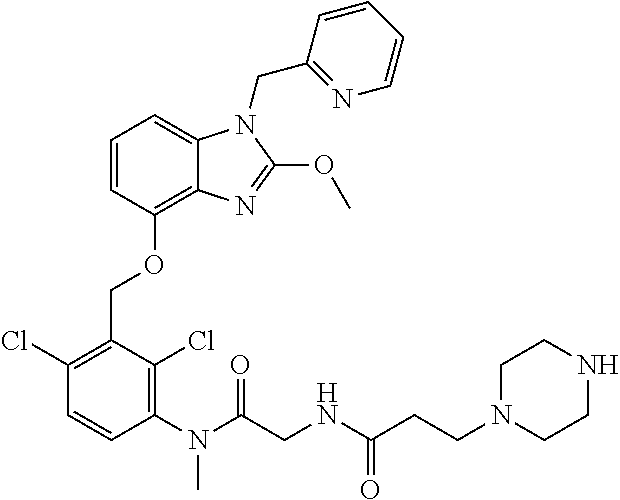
C1=CC(OCC2=C(Cl)C=CC(N(C)C(=O)CNC(CCN3CCNCC3)=O)=C2Cl)=C2C(=C1)N(CC1=NC=CC=C1)C(OC)=N2
